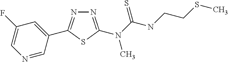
C1=C(C2=NN=C(N(C(NCCSC)=S)C)S2)C=NC=C1F
